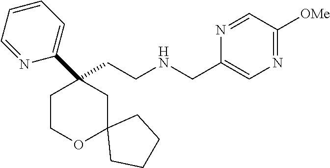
C(CNCC1=CN=C([OMe])C=N1)C1(C2=CC=CC=N2)CCOC2(C1)CCCC2
